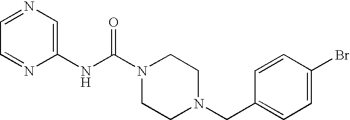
N(C(N1CCN(CC2=CC=C(Br)C=C2)CC1)=O)C1=CN=CC=N1
